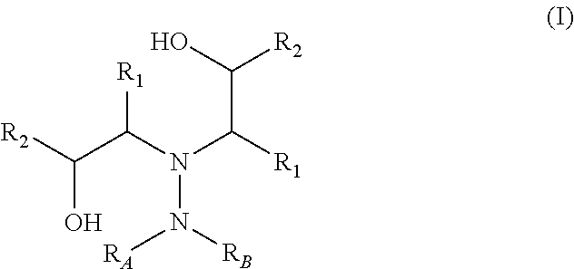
[R2]C(C(N(C([R1])C(O)[R2])N([RB])[RA])[R1])O
